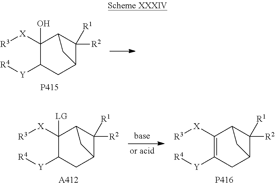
[P415].C12C([X][R3])(O)C([Y][R4])CC(C1([R1])[R2])C2.[A412].C12C([X][R3])([LG])C([Y][R4])CC(C1([R1])[R2])C2.[P416].C12C([X][R3])=C([Y][R4])CC(C1([R1])[R2])C2
